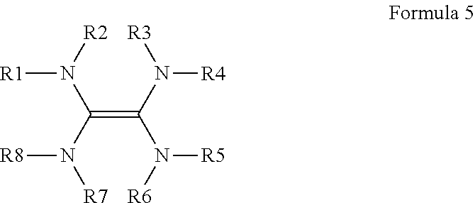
N(C(=C(N([R3])[R4])N([R6])[R5])N([R7])[R8])([R2])[R1]
